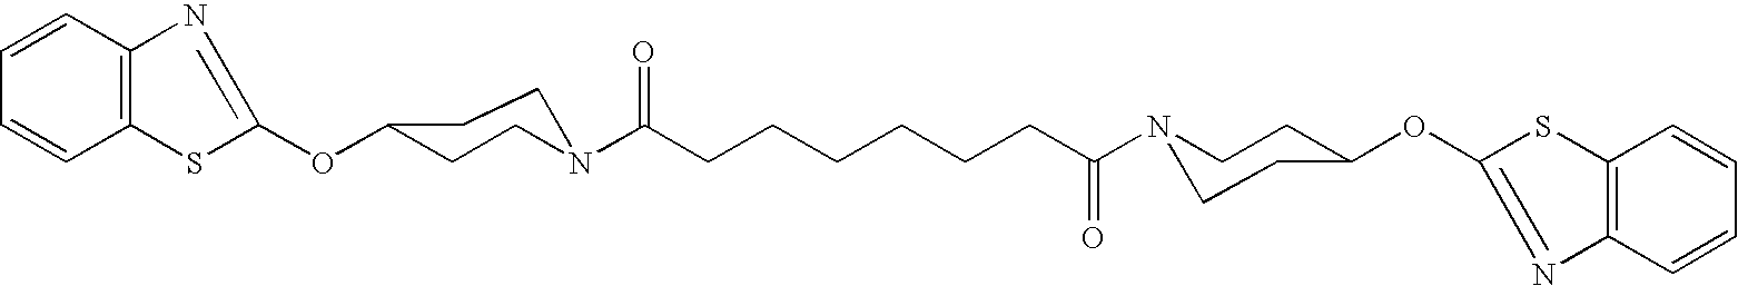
C12=C(C=CC=C1)N=C(OC1CCN(C(CCCCCCC(N3CCC(OC4=NC5=C(S4)C=CC=C5)CC3)=O)=O)CC1)S2
